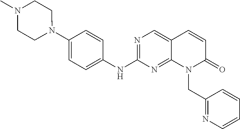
N1(C2=CC=C(NC3=NC=C4C(=N3)N(CC3=NC=CC=C3)C(=O)C=C4)C=C2)CCN(C)CC1
